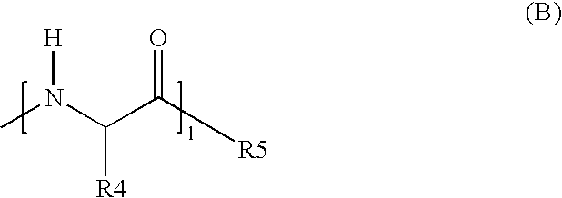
CN(C([R4])C([R5])=O)[H]
